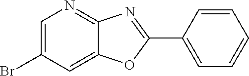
C1(Br)=CN=C2C(=C1)OC(C1=CC=CC=C1)=N2
